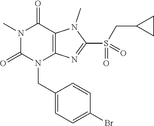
N1(C)C(=O)N(CC2=CC=C(Br)C=C2)C2=C(C1=O)N(C)C(S(=O)(CC1CC1)=O)=N2
